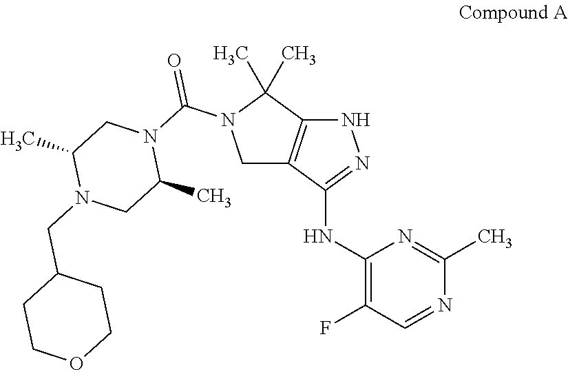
C1(CN2CC(C)N(C(N3CC4=C(C3(C)C)NN=C4NC3=C(F)C=NC(C)=N3)=O)CC2C)CCOCC1
